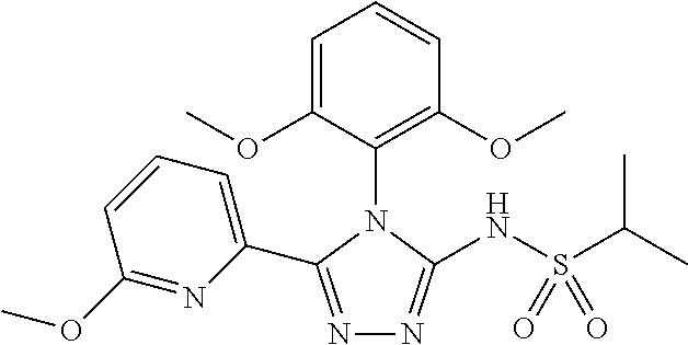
N1=C(C2=CC=CC(OC)=N2)N(C2=C(OC)C=CC=C2OC)C(NS(C(C)C)(=O)=O)=N1
